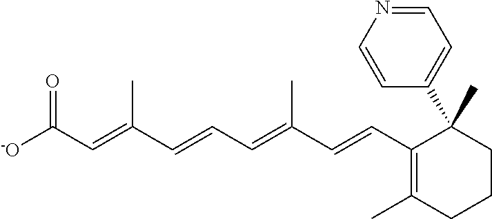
[-O]C(C=C(C=CC=C(C=CC1=C(C)CCCC1(C1=CC=NC=C1)C)C)C)=O
